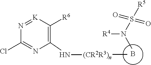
B.C[(CR2R3)n]NC1=C([R6])[K]=NC(Cl)=N1.CN([R4])S(=O)(=O)[R5]
